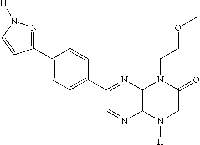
C1=NC2=C(N=C1C1=CC=C(C3=NN([H])C=C3)C=C1)N(CCOC)C(=O)CN2[H]
